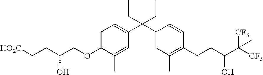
C1=C(OCC(O)CC[HO2C])C(C)=CC(C(C2=CC(C)=C(CCC(O)C([CF3])([CF3])C)C=C2)(CC)CC)=C1
